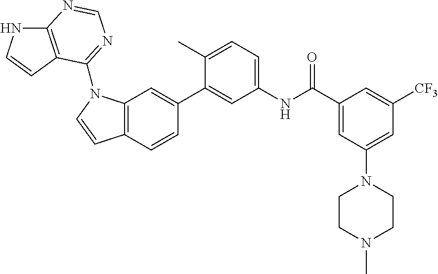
C12=C(C=CC(C3=CC(NC(C4=CC(N5CCN(C)CC5)=CC([CF3])=C4)=O)=CC=C3C)=C1)C=CN2C1=NC=NC2=C1C=CN2
